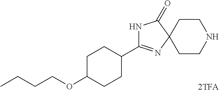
N1C(C2CCC(OCCCC)CC2)=NC2(C1=O)CCNCC2
